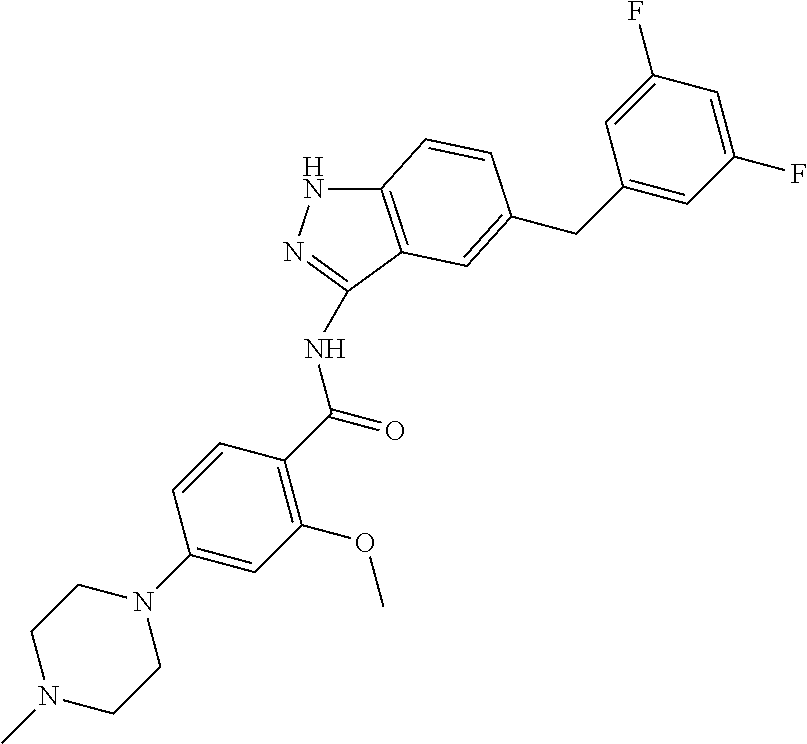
N(C(=O)C1=C(OC)C=C(N2CCN(C)CC2)C=C1)C1=NNC2=C1C=C(CC1=CC(F)=CC(F)=C1)C=C2
